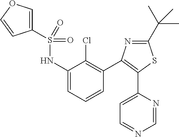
C1(S(=O)(=O)NC2=CC=CC(C3=C(C4=CC=NC=N4)SC(C(C)(C)C)=N3)=C2Cl)=COC=C1
